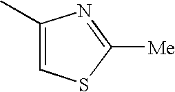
C1(C)=CSC([Me])=N1
